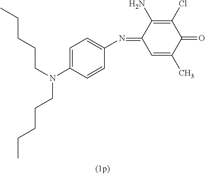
C1=C(C)C(=O)C(Cl)=C(N)C1=NC1=CC=C(N(CCCCC)CCCCC)C=C1
